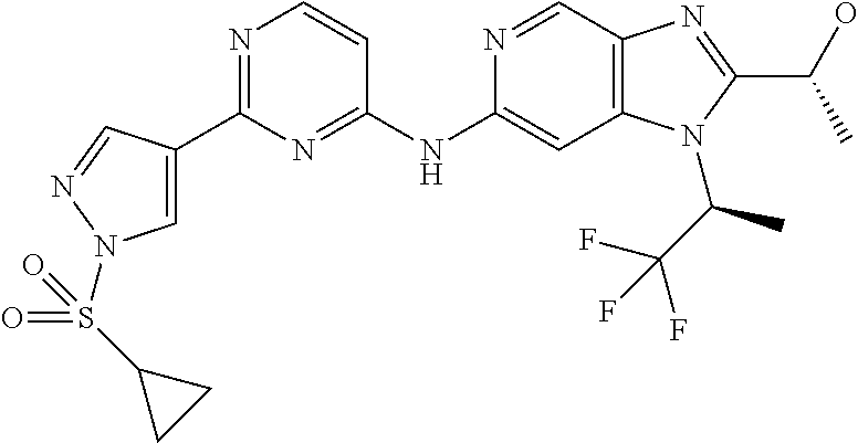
C1(C2=CN(S(C3CC3)(=O)=O)N=C2)=NC=CC(NC2=CC3=C(C=N2)N=C(C(C)O)N3C(C(F)(F)F)C)=N1
